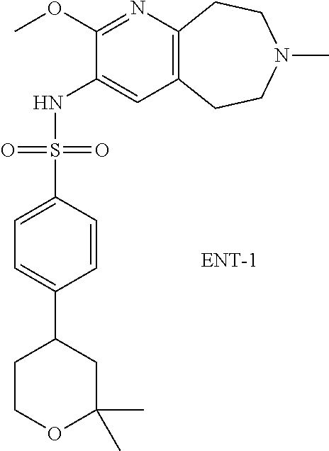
C1(OC)=NC2=C(C=C1NS(C1=CC=C(C3CCOC(C)(C)C3)C=C1)(=O)=O)CCN(C)CC2
